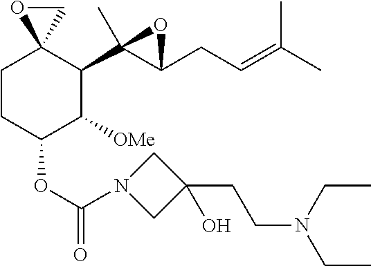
C1CC(OC(=O)N2CC(CCN(CC)CC)(O)C2)C([OMe])C(C2(C)C(CC=C(C)C)O2)C12CO2
